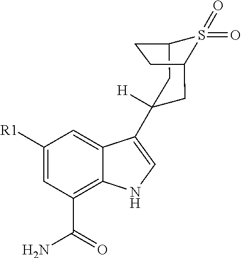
C1([R1])=CC(C(=O)N)=C2C(=C1)C(C1([H])CC3S(=O)(=O)C(C1)CC3)=CN2
